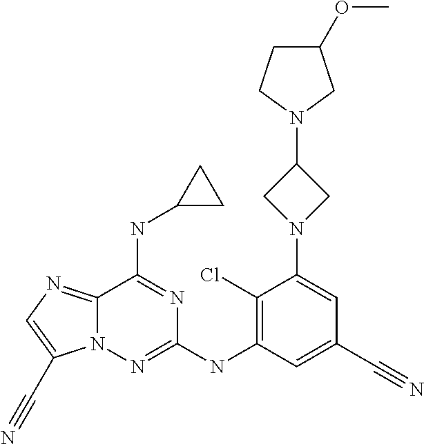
C12=NC=C(C#N)N1N=C(NC1=C(Cl)C(N3CC(N4CC(OC)CC4)C3)=CC(C#N)=C1)N=C2NC1CC1
